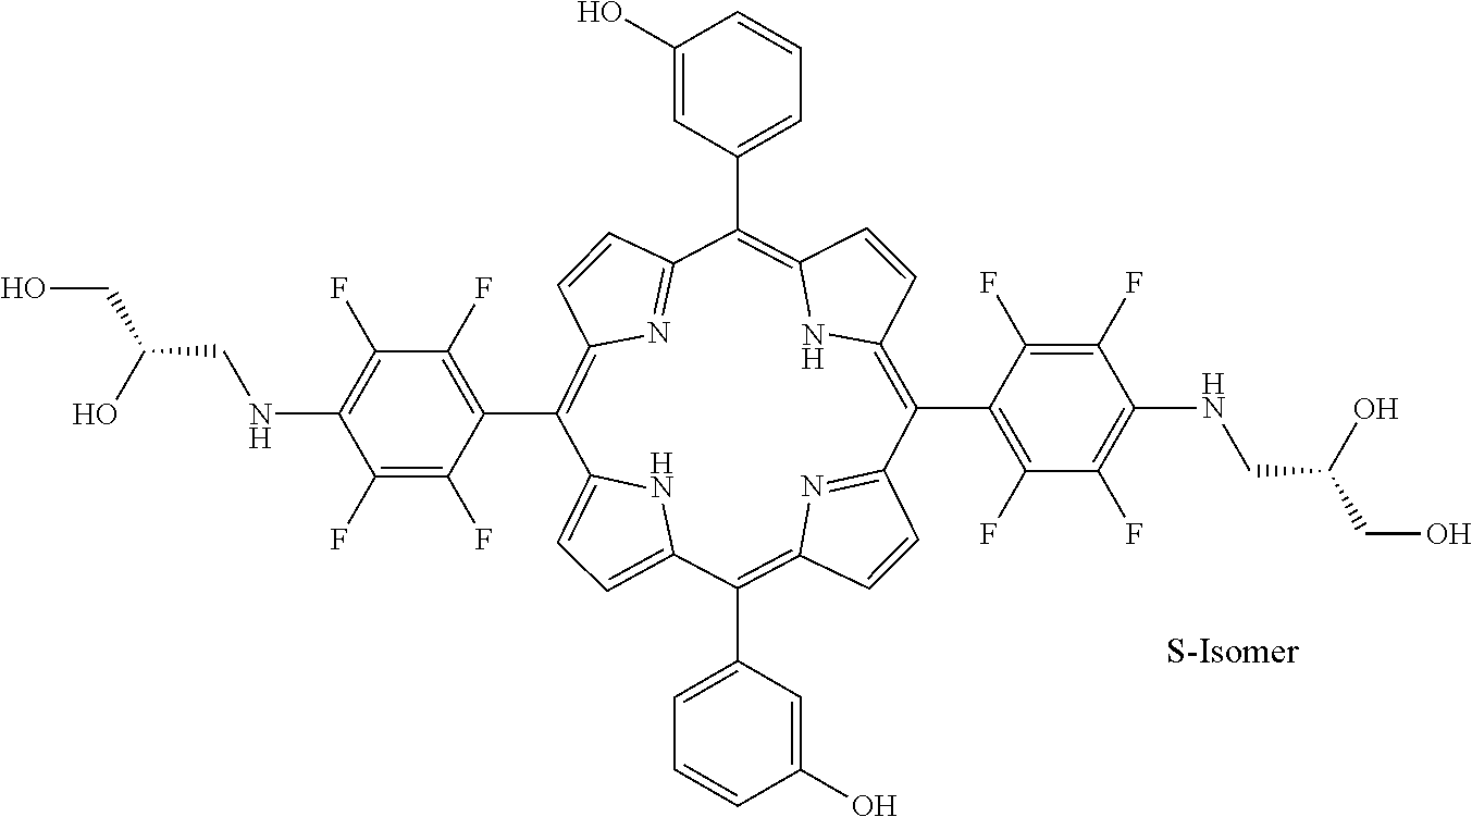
C1=C2NC(=C1)C(C1=CC=CC(O)=C1)=C1C=CC(=N1)C(C1=C(F)C(F)=C(NCC(CO)O)C(F)=C1F)=C1C=CC(=C(C3=CC=CC(O)=C3)C3=NC(=C2C2=C(F)C(F)=C(NCC(CO)O)C(F)=C2F)C=C3)N1
